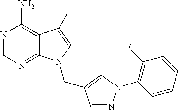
N1=CN=C2C(=C1N)C(I)=CN2CC1=CN(C2=C(F)C=CC=C2)N=C1
